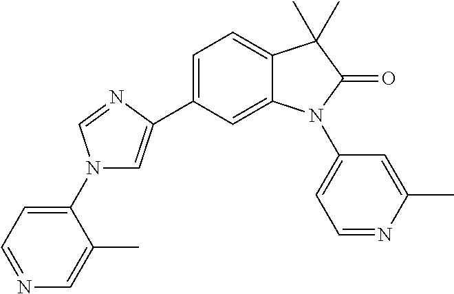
C1=C(C2=CN(C3=CC=NC=C3C)C=N2)C=C2C(=C1)C(C)(C)C(=O)N2C1=CC=NC(C)=C1
